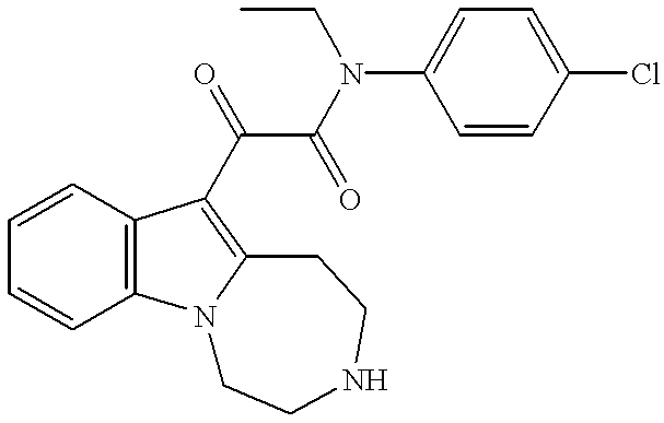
C1=CC2=C(C=C1)C(C(C(N(C1=CC=C(Cl)C=C1)CC)=O)=O)=C1N2CCNCC1
